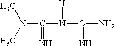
N(C(N(C(N)=N)[H])=N)(C)C
